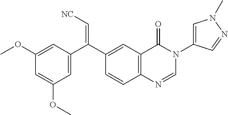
C1=C(C(C2=CC3=C(C=C2)N=CN(C2=CN(C)N=C2)C3=O)=C[NC])C=C(OC)C=C1OC
